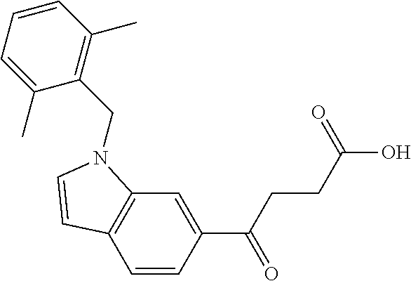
C1(C(CCC(O)=O)=O)=CC2=C(C=C1)C=CN2CC1=C(C)C=CC=C1C
